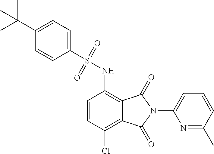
C1=CC(Cl)=C2C(=C1NS(C1=CC=C(C(C)(C)C)C=C1)(=O)=O)C(=O)N(C1=CC=CC(C)=N1)C2=O
